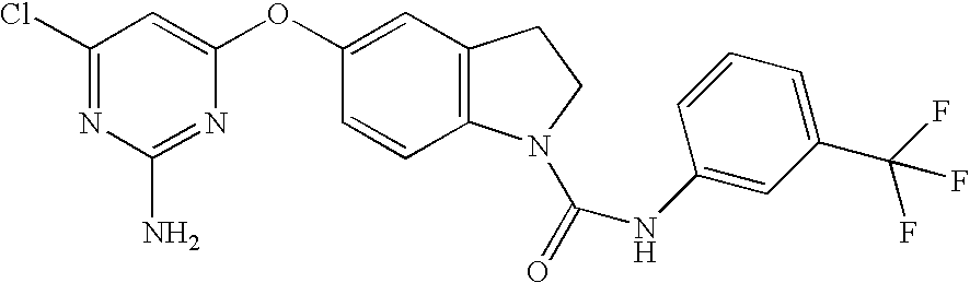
C1(Cl)=NC(N)=NC(OC2=CC3=C(C=C2)N(C(=O)NC2=CC(C(F)(F)F)=CC=C2)CC3)=C1
